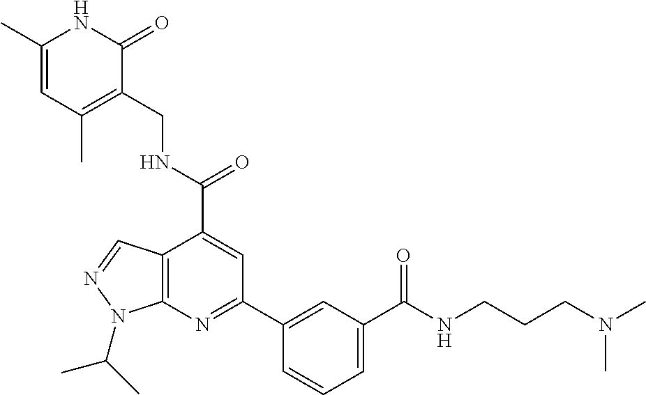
C1=C(C(=O)NCC2=C(C)C=C(C)NC2=O)C2=C(N=C1C1=CC(C(NCCCN(C)C)=O)=CC=C1)N(C(C)C)N=C2
